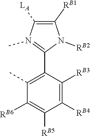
[LA]C1=C([RB1])N([RB2])C(C2=C(C)C([RB6])=C([RB5])C([RB4])=C2[RB3])=N1C
